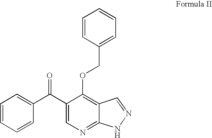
C1=CC(COC2=C3C(=NC=C2C(C2=CC=CC=C2)=O)NN=C3)=CC=C1
